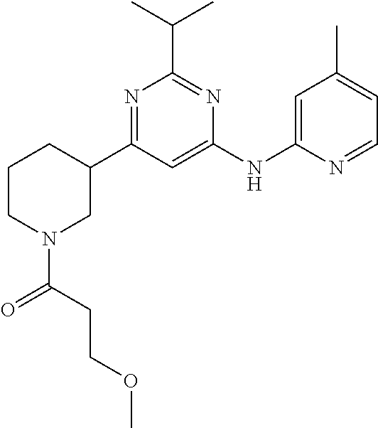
C1(NC2=CC(C)=CC=N2)=CC(C2CCCN(C(=O)CCOC)C2)=NC(C(C)C)=N1
